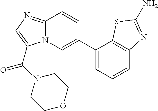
C1(C2=CN3C(=NC=C3C(=O)N3CCOCC3)C=C2)=CC=CC2=C1SC(N)=N2
